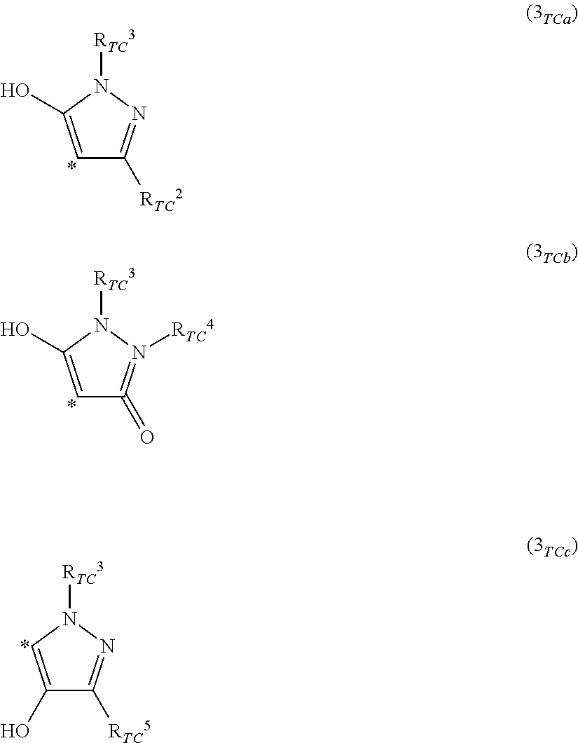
C1=C(O)N([RTC3])N=C1[RTC2].C1=C(O)N([RTC3])N([RTC4])=C1=O.C1(O)=CN([RTC3])N=C1[RTC5]
